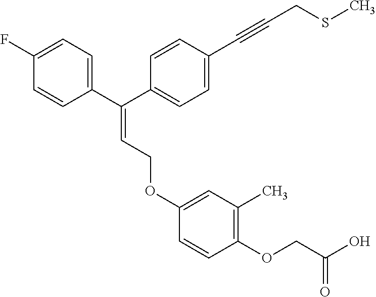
C1=CC(C(C2=CC=C(C#CCSC)C=C2)=CCOC2=CC(C)=C(OCC(O)=O)C=C2)=CC=C1F
